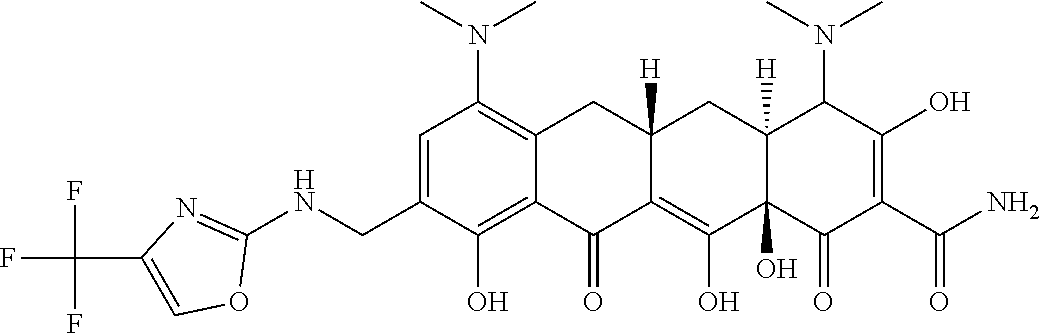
C1=C(CNC2=NC(C(F)(F)F)=CO2)C(O)=C2C(=C1N(C)C)CC1([H])C(=C(O)C3(O)C([H])(C1)C(N(C)C)C(O)=C(C(N)=O)C3=O)C2=O
